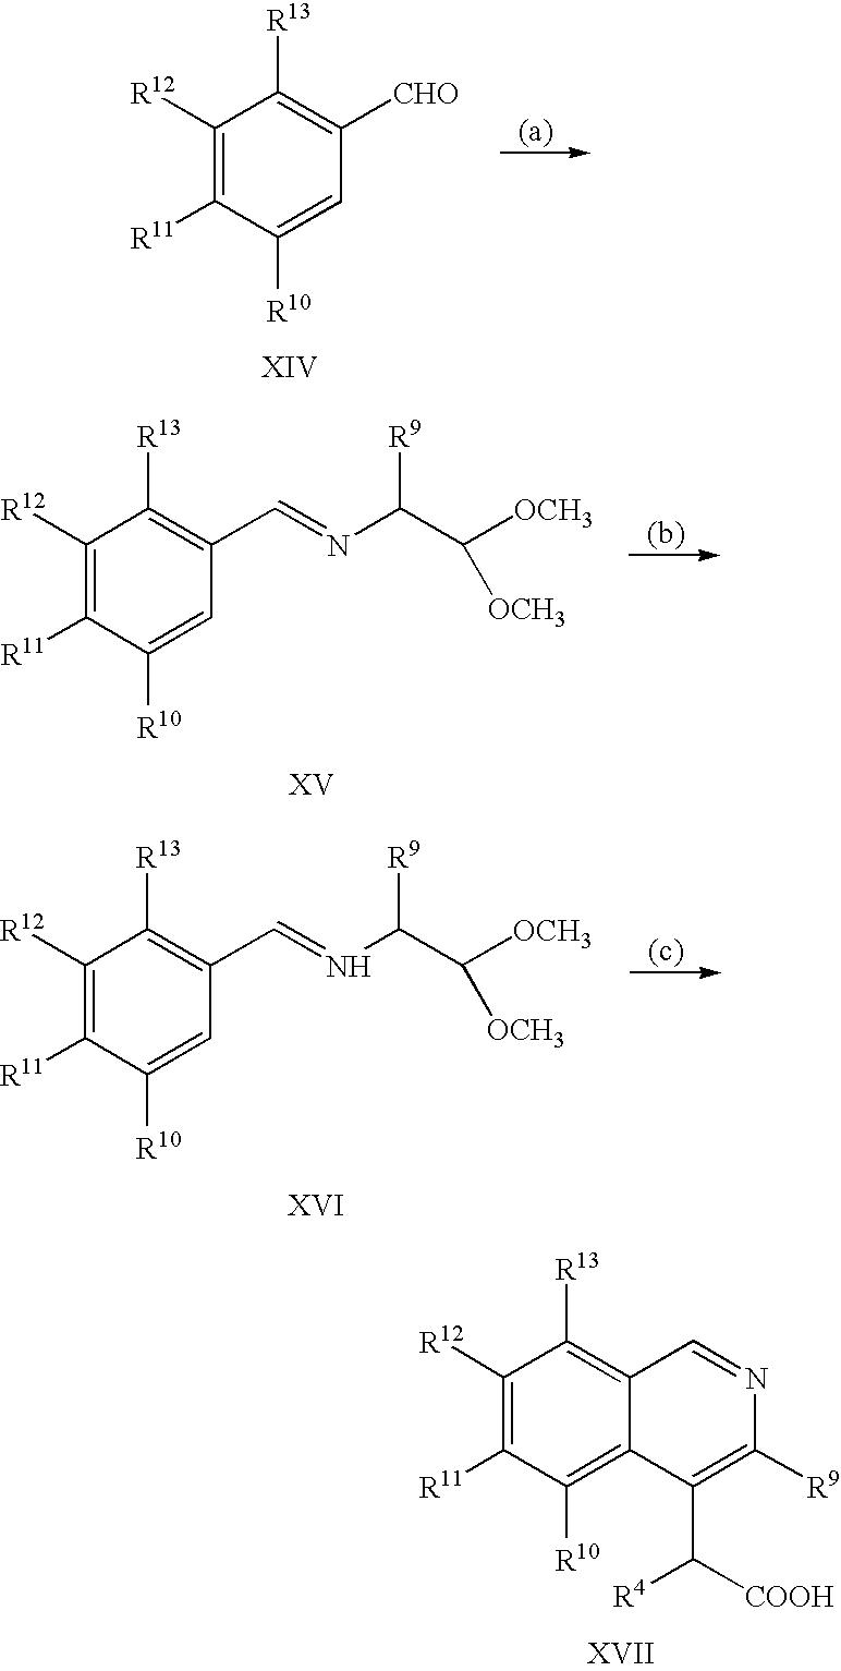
C1([R12])=C([R11])C([R10])=CC([CHO])=C1[R13].C1([R12])=C([R11])C([R10])=CC(C=NC(C([OCH3])[OCH3])[R9])=C1[R13].C1([R12])=C([R11])C([R10])=C2C(=C1[R13])C=NC([R9])=C2C([COOH])[R4].C1([R12])=C([R11])C([R10])=CC(C=NC(C([OCH3])[OCH3])[R9])=C1[R13]
